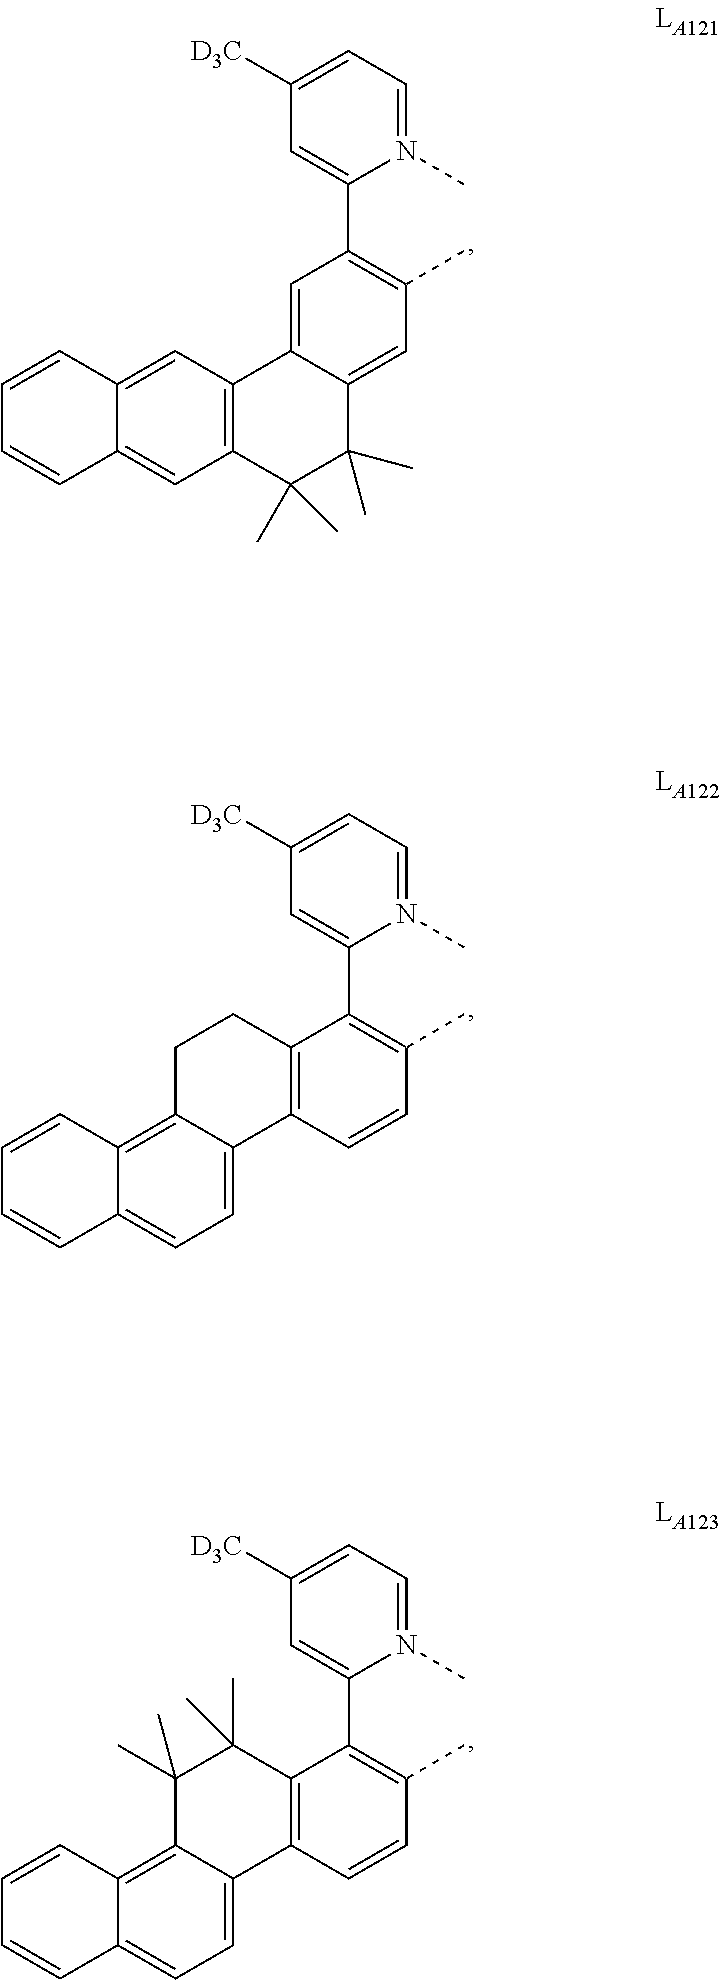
N1(C)=CC=C([D3C])C=C1C1=C(C)C=C2C(=C1)C1=C(C(C)(C)C2(C)C)C=C2C(=C1)C=CC=C2.N1(C)=CC=C([D3C])C=C1C1=C(C)C=CC2=C1CCC1=C3C(=CC=C21)C=CC=C3.N1(C)=CC=C([D3C])C=C1C1=C(C)C=CC2=C1C(C)(C)C(C)(C)C1=C3C(=CC=C21)C=CC=C3
